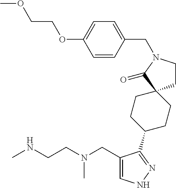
CNCCN(CC1=CNN=C1C1CCC2(CC1)CCN(CC1=CC=C(OCCOC)C=C1)C2=O)C
